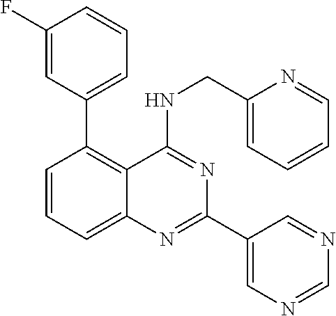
C1(C2=C3C(=CC=C2)N=C(C2=CN=CN=C2)N=C3NCC2=CC=CC=N2)=CC=CC(F)=C1
